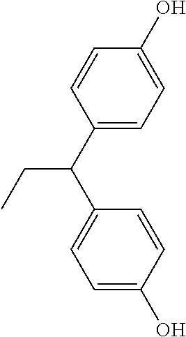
C1(C(CC)C2=CC=C(O)C=C2)=CC=C(O)C=C1
